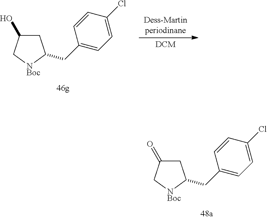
C1C(O)C[NBoc]C1CC1=CC=C(Cl)C=C1.[DCM].C1C(=O)C[NBoc]C1CC1=CC=C(Cl)C=C1
